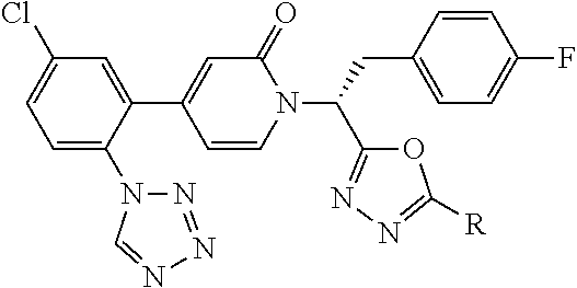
C1=C(N2N=NN=C2)C(C2=CC(=O)N(C(CC3=CC=C(F)C=C3)C3=NN=C([R])O3)C=C2)=CC(Cl)=C1
